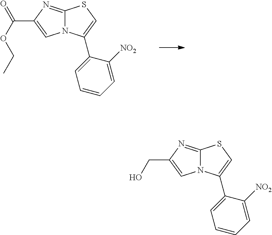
C1=C(C2=CC=CC=C2[NO2])N2C(=NC(CO)=C2)S1.C1=C(C2=CC=CC=C2[NO2])N2C(=NC(C(OCC)=O)=C2)S1
